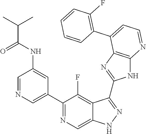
C1=NC=C(C2=NC=C3C(=C2F)C(C2=NC4=C(N2)N=CC=C4C2=C(F)C=CC=C2)=NN3)C=C1NC(=O)C(C)C
